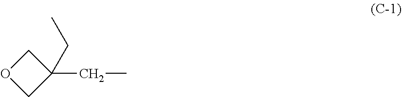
C(C1(CC)COC1)C
